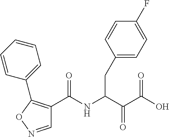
C1(C(NC(C(C(O)=O)=O)CC2=CC=C(F)C=C2)=O)=C(C2=CC=CC=C2)ON=C1
